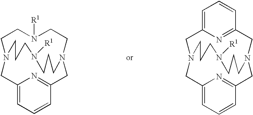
N12CCN([R1])CCN(CCCN([R1])CCC1)CC1=NC(=CC=C1)C2.N12CC3=CC=CC(=N3)CN(CCCN([R1])CCC1)CC1=NC(=CC=C1)C2
